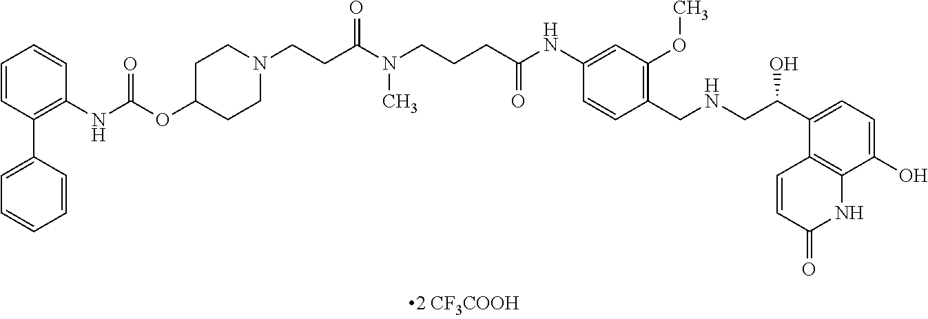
C1=CC(C2=CC=CC=C2)=C(NC(=O)OC2CCN(CCC(N(CCCC(NC3=CC(OC)=C(CNCC(C4=CC=C(O)C5=C4C=CC(=O)N5)O)C=C3)=O)C)=O)CC2)C=C1
